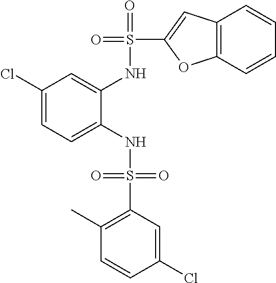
C1(Cl)=CC=C(NS(=O)(=O)C2=C(C)C=CC(Cl)=C2)C(NS(=O)(C2=CC3=C(O2)C=CC=C3)=O)=C1
